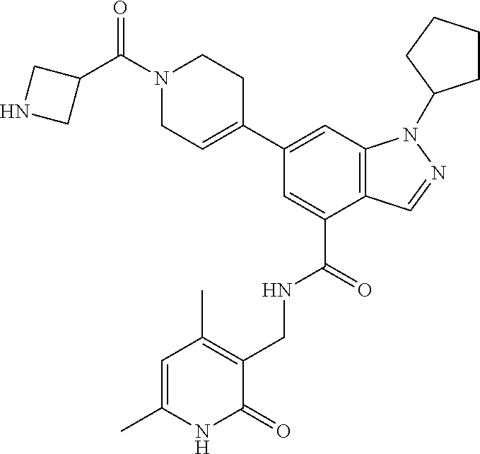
C12=C(C=C(C3=CCN(C(C4CNC4)=O)CC3)C=C1C(=O)NCC1=C(C)C=C(C)NC1=O)N(C1CCCC1)N=C2
